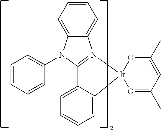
C12=CC=CC=C1N1=C(N2C2=CC=CC=C2)C2=CC=CC=C2[Ir]12O=C(C)C=C(C)O2
